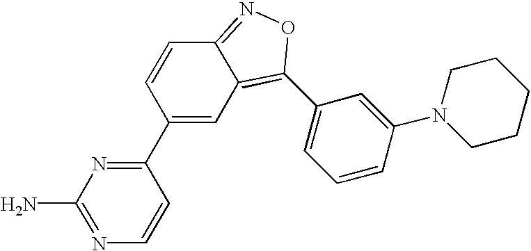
C1(C2=CC3=C(C4=CC=CC(N5CCCCC5)=C4)ON=C3C=C2)=NC(N)=NC=C1
